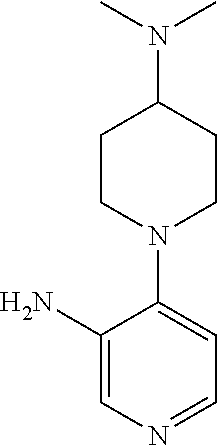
C1(N)=CN=CC=C1N1CCC(N(C)C)CC1
